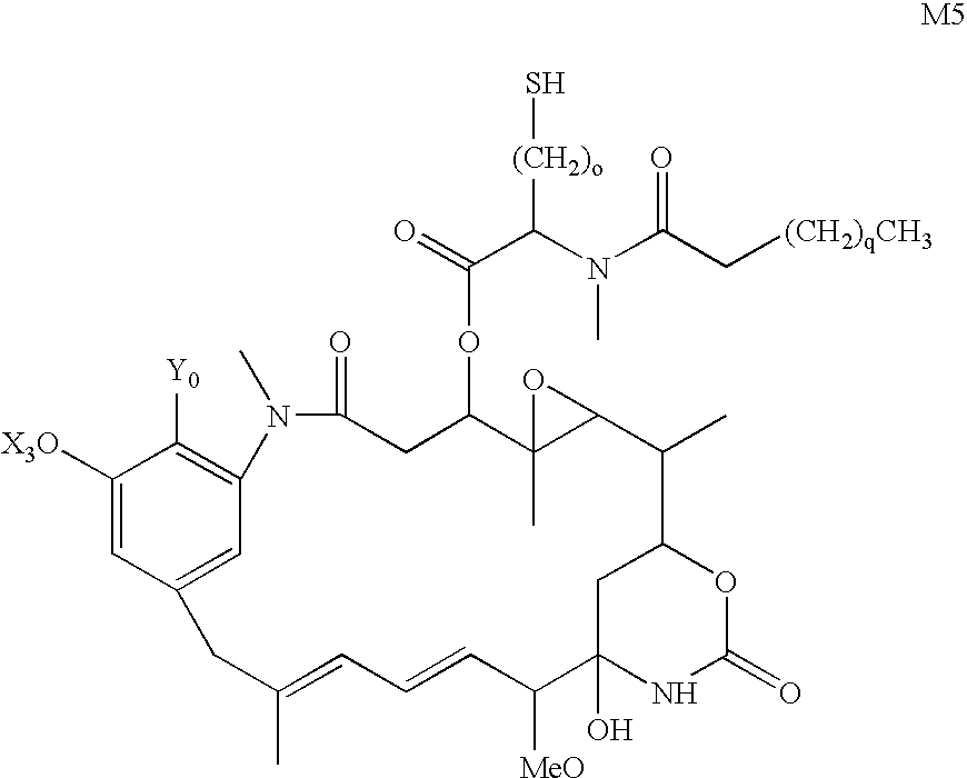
C1([X3O])=CC2=CC(=C1[Y0])N(C)C(=O)CC(OC(=O)C([(CH2)o]S)N(C)C(=O)C[(CH2)qCH3])C1(C)C(O1)C(C)C1OC(=O)NC(O)(C([MeO])C=CC=C(C)C2)C1
